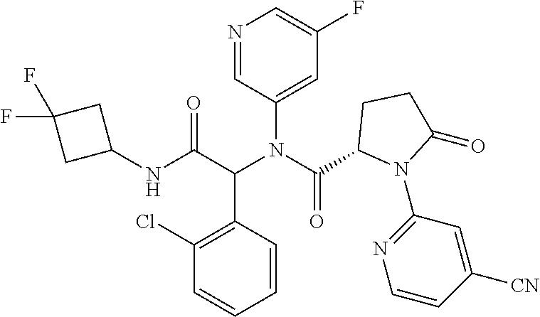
N1=CC(N(C(C2N(C3=NC=CC([CN])=C3)C(=O)CC2)=O)C(C(NC2CC(F)(F)C2)=O)C2=C(Cl)C=CC=C2)=CC(F)=C1
